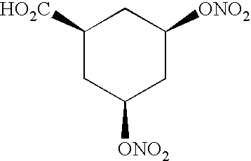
C1([HO2C])CC([ONO2])CC([ONO2])C1
